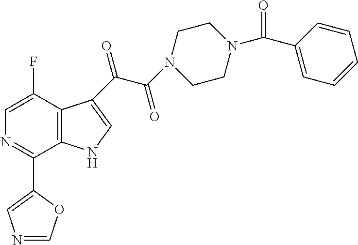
N1C=C(C(=O)C(N2CCN(C(C3=CC=CC=C3)=O)CC2)=O)C2=C1C(C1=CN=CO1)=NC=C2F
